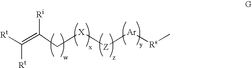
C([Rt])(=C([Ri])C[X][Z][Ar][Rs]C)[Rt]
